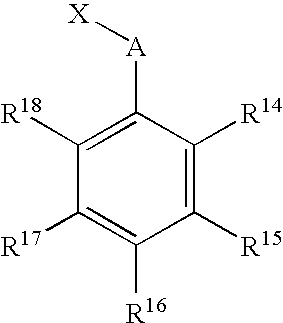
C1([R15])=C([R14])C([A][X])=C([R18])C([R17])=C1[R16]
